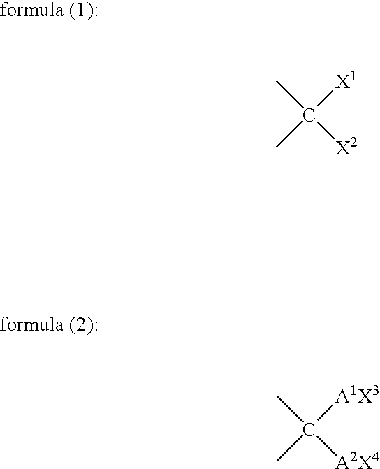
C([X1])(C)(C)[X2].C([A1X3])(C)(C)[A2X4]
